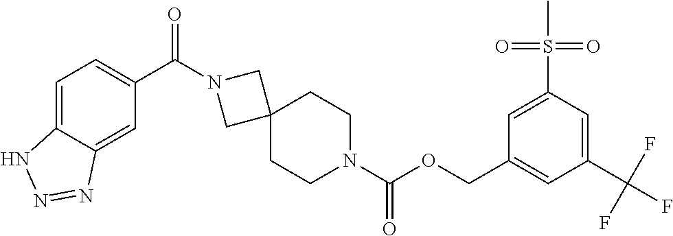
C1=C2C(=CC(C(N3CC4(C3)CCN(C(OCC3=CC(C(F)(F)F)=CC(S(C)(=O)=O)=C3)=O)CC4)=O)=C1)N=NN2
